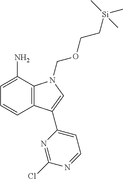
C12=C(C(N)=CC=C1)N(COCC[Si](C)(C)C)C=C2C1=CC=NC(Cl)=N1
